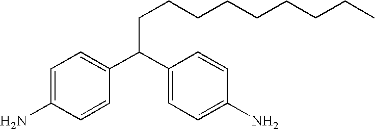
C(C(C1=CC=C(N)C=C1)C1=CC=C(N)C=C1)CCCCCCCC
